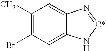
C1(C)=C(Br)C=C2C(=C1)N=[C*]N2
